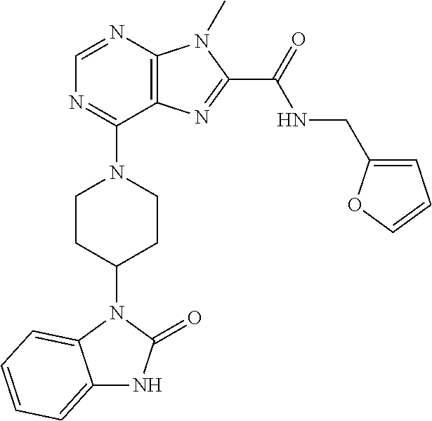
C1=NC2=C(C(N3CCC(N4C5=CC=CC=C5NC4=O)CC3)=N1)N=C(C(NCC1=CC=CO1)=O)N2C
